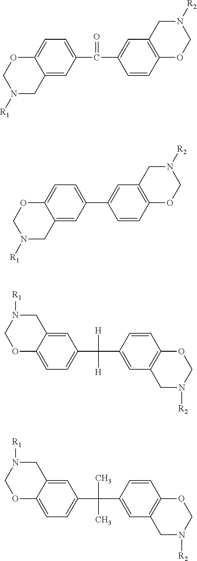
C12=CC(C(C3=CC4=C(C=C3)OCN([R2])C4)=O)=CC=C1OCN([R1])C2.C12=CC(C3=CC4=C(C=C3)OCN([R2])C4)=CC=C1OCN([R1])C2.C1=C2C(=CC=C1C([H])([H])C1=CC3=C(C=C1)OCN([R2])C3)OCN([R1])C2.C1=C2C(=CC=C1C(C)(C)C1=CC3=C(C=C1)OCN([R2])C3)OCN([R1])C2
